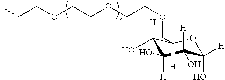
C1([H])(O)C([H])(COCCOCCOCCC)OC([H])(O)C([H])(O)C1([H])O
